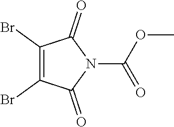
O(C(N1C(=O)C(Br)=C(Br)C1=O)=O)C
